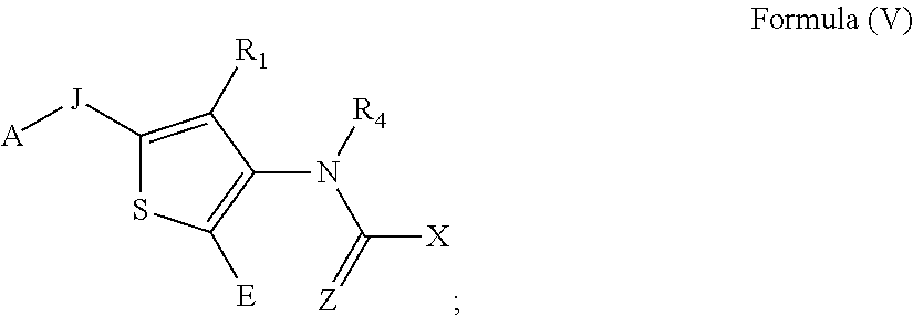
C1([J][A])=C([R1])C(N([R4])C(=[Z])[X])=C([E])S1
